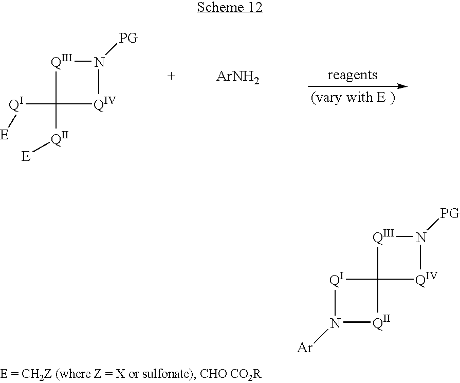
[QIII]1C([QI][E])([QII][E])[QIV]N1[PG].[ArNH2].[reagents].[QI]1N([Ar])[QII]C12[QIV]N([PG])[QIII]2
